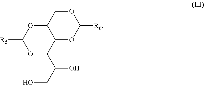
O1CC2C(OC1[R6])C(C(CO)O)OC([R5])O2
